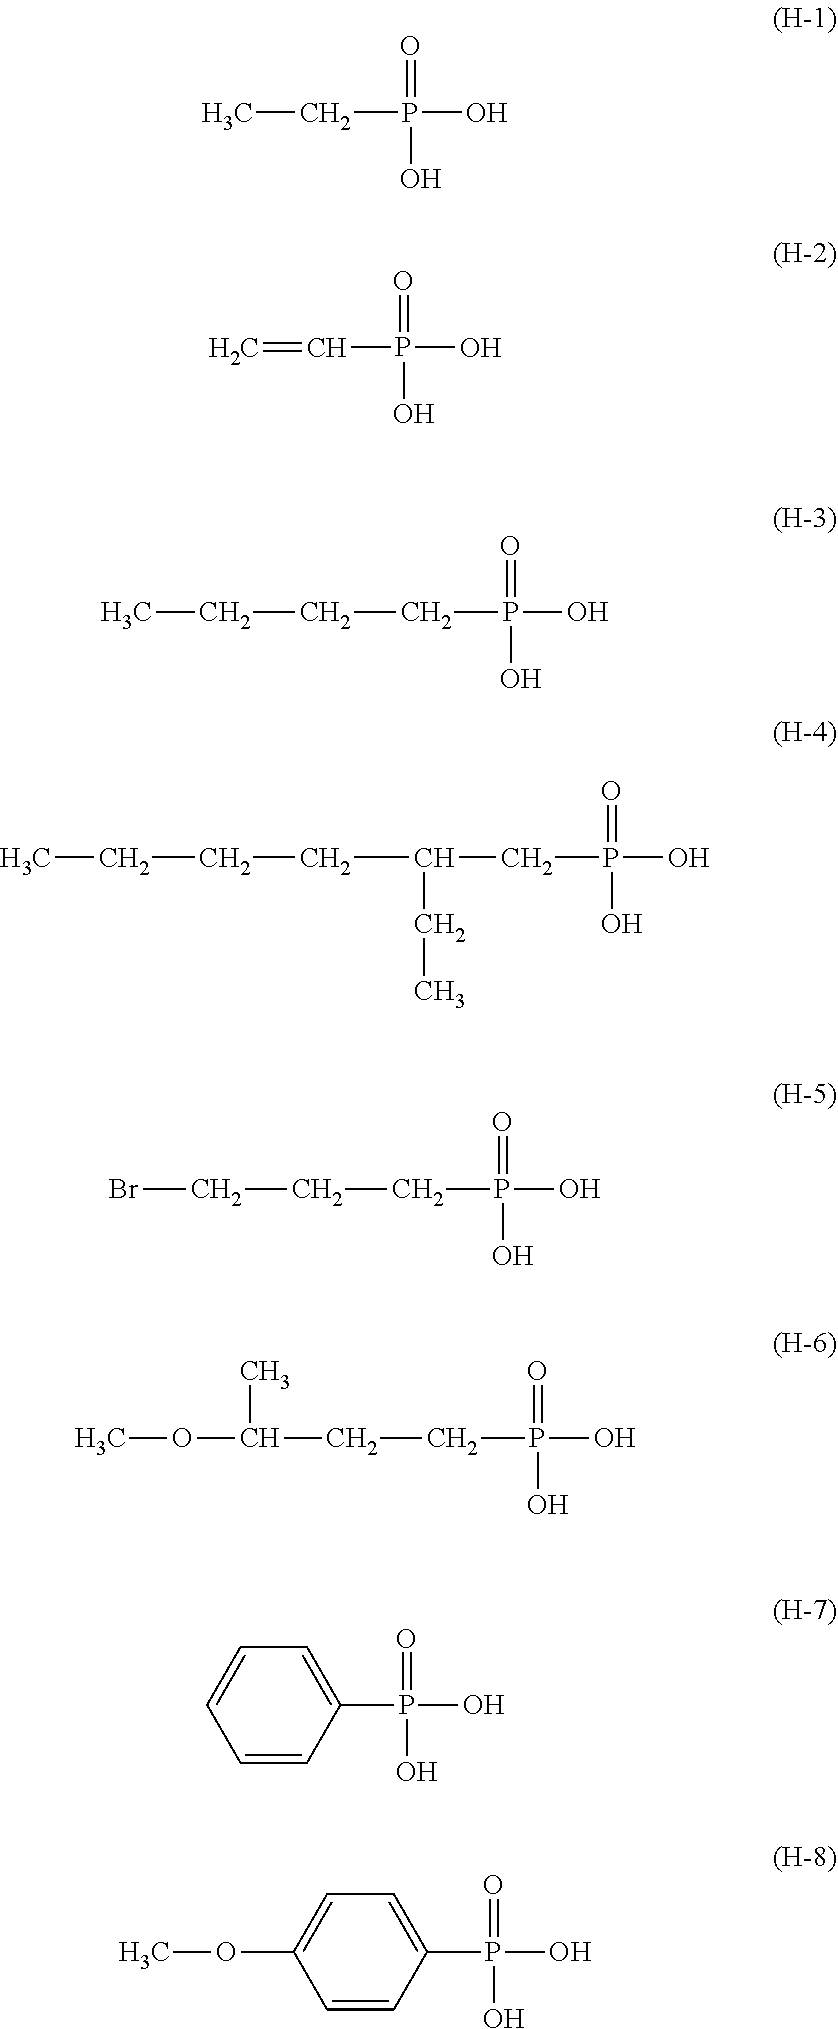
C(P(O)(=O)O)C.C(P(O)(=O)O)=C.C(P(O)(=O)O)CCC.C(P(O)(=O)O)C(CCCC)CC.C(P(O)(=O)O)CCBr.C(P(O)(=O)O)CC(OC)C.C1(P(O)(=O)O)=CC=CC=C1.C1(P(O)(=O)O)=CC=C(OC)C=C1
